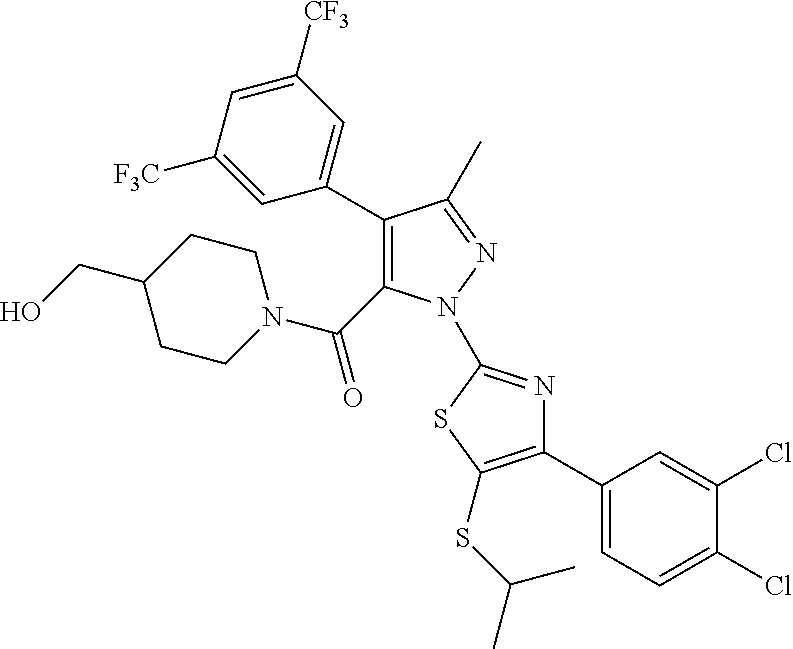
C1(C2=CC([CF3])=CC([F3C])=C2)=C(C(=O)N2CCC(CO)CC2)N(C2=NC(C3=CC=C(Cl)C(Cl)=C3)=C(SC(C)C)S2)N=C1C
